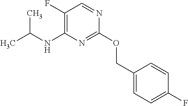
O(C1=NC(NC(C)C)=C(F)C=N1)CC1=CC=C(F)C=C1
